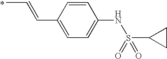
CC=CC1=CC=C(NS(C2CC2)(=O)=O)C=C1.*
